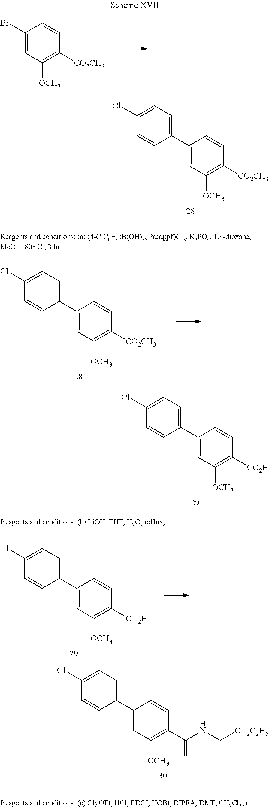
C1(Br)=CC([OCH3])=C([CO2CH3])C=C1.C1(C2=CC=C(Cl)C=C2)=CC([OCH3])=C([CO2CH3])C=C1.C1(C2=CC=C(Cl)C=C2)=CC([OCH3])=C([CO2H])C=C1.C1(C2=CC=C(Cl)C=C2)=CC([OCH3])=C(C(NC[CO2C2H5])=O)C=C1.C1(C2=CC=C(Cl)C=C2)=CC([OCH3])=C([CO2H])C=C1.C1(C2=CC=C(Cl)C=C2)=CC([OCH3])=C([CO2CH3])C=C1
